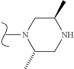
C1(C)CNC(C)CN1C
